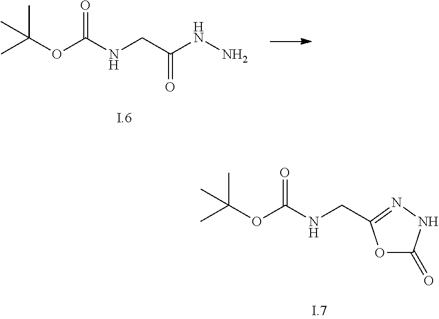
CC(OC(NCC(NN)=O)=O)(C)C.CC(OC(NCC1=NNC(=O)O1)=O)(C)C
